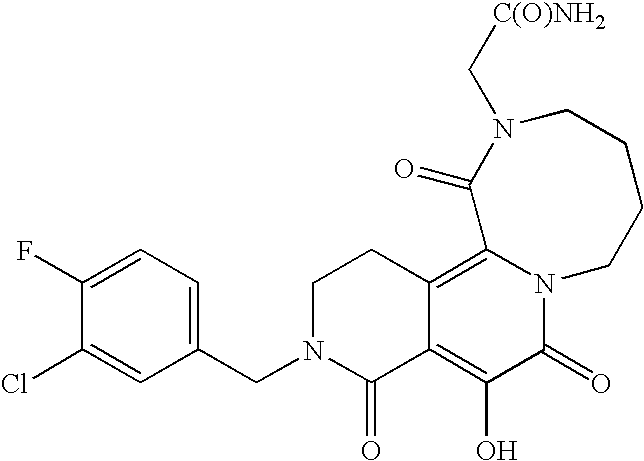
C1(CN2C(=O)C3=C(O)C(=O)N4C(=C3CC2)C(=O)N(C[C(O)NH2])CCCC4)=CC=C(F)C(Cl)=C1
